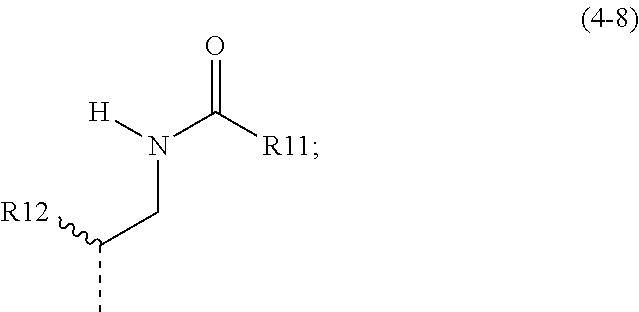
C(C)([R12])CN(C([R11])=O)[H]
